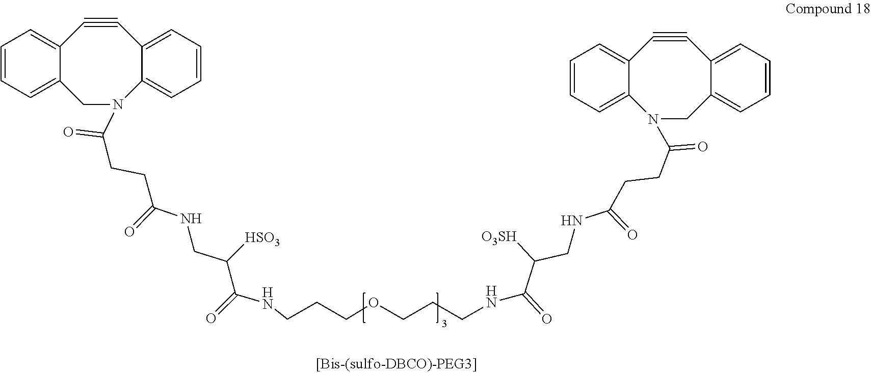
C12=CC=CC=C1CN(C(CCC(NCC(C(=O)NCCCOCCCNC(C([O3SH])CNC(CCC(N1CC3=CC=CC=C3C#CC3=CC=CC=C13)=O)=O)=O)[HSO3])=O)=O)C1=CC=CC=C1C#C2
